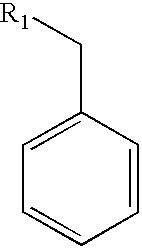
C1=C(C[R1])C=CC=C1
